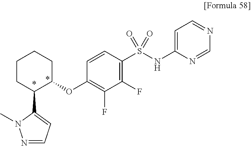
C1(OC2=C(F)C(F)=C(S(NC3=CC=NC=N3)(=O)=O)C=C2)CCCCC1C1=CC=NN1C
